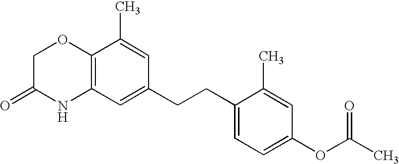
C12=C(C=C(CCC3=CC=C(OC(C)=O)C=C3C)C=C1C)NC(=O)CO2
